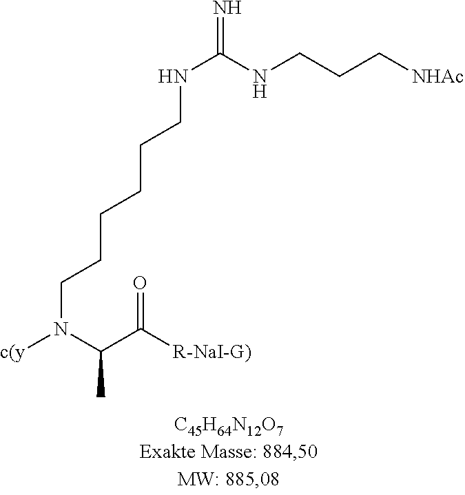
C(CNC(NCCCCCCN([c(y])C(C)C([R-NaI-G)])=O)=N)C[NHAc]
